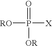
[RO]P([X])(=O)[OR]
